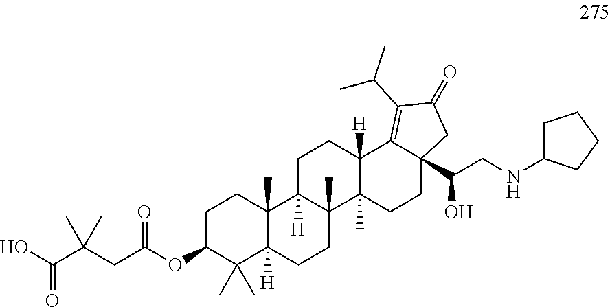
C1C(OC(CC(C(O)=O)(C)C)=O)C(C)(C)C2([H])C(C)(C1)C1([H])C(C)(CC2)C2(C)C([H])(CC1)C1=C(C(C)C)C(=O)CC1(C(CNC1CCCC1)O)CC2
